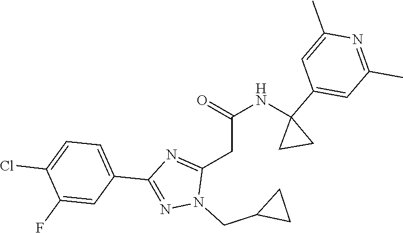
C(CC1=NC(C2=CC=C(Cl)C(F)=C2)=NN1CC1CC1)(=O)NC1(C2=CC(C)=NC(C)=C2)CC1
